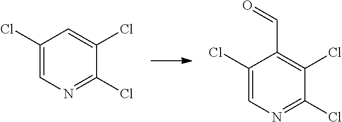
C1=C(Cl)C(Cl)=NC=C1Cl.C1(C=O)=C(Cl)C(Cl)=NC=C1Cl
